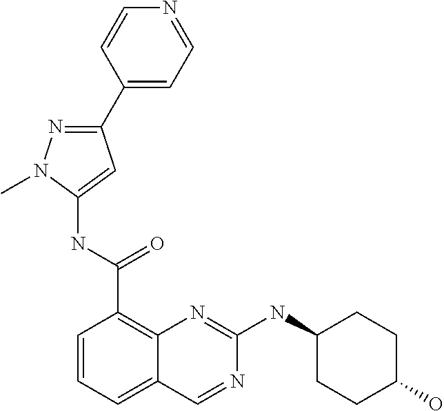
C1=CC=C2C(=C1C(NC1=CC(C3=CC=NC=C3)=NN1C)=O)N=C(NC1CCC(O)CC1)N=C2
